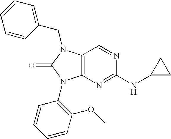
C12=C(N=C(NC3CC3)N=C1)N(C1=C(OC)C=CC=C1)C(=O)N2CC1=CC=CC=C1
